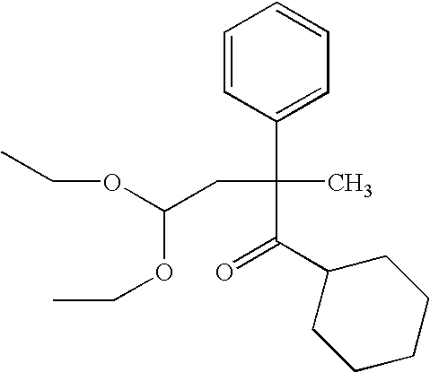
C1=CC(C(C)(CC(OCC)OCC)C(=O)C2CCCCC2)=CC=C1
